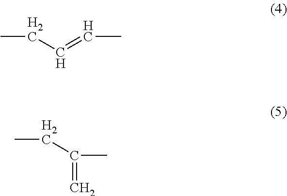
CCC=CC.CCC(C)=C
